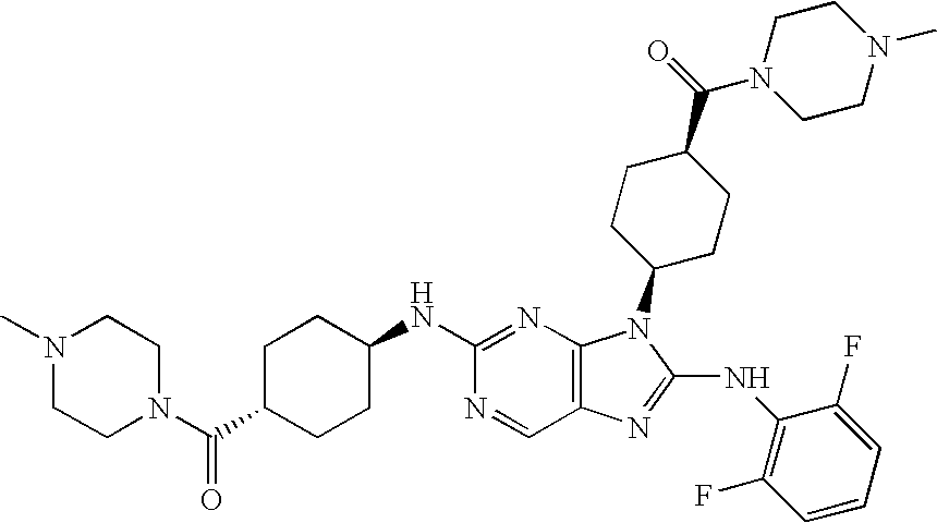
C1C(C(=O)N2CCN(C)CC2)CCC(NC2=NC3=C(C=N2)N=C(NC2=C(F)C=CC=C2F)N3C2CCC(C(=O)N3CCN(C)CC3)CC2)C1
